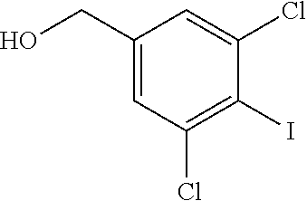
C1(CO)=CC(Cl)=C(I)C(Cl)=C1
